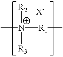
C[N+]([R1]C)([R2])[R3].[X-]
